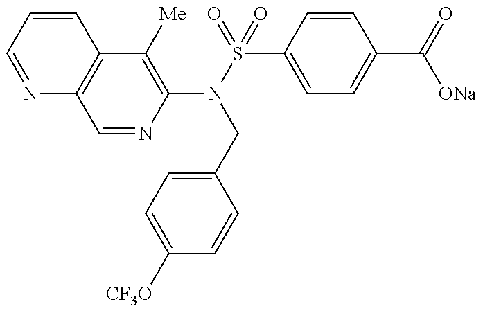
C1(N(S(=O)(C2=CC=C(C(=O)[ONa])C=C2)=O)CC2=CC=C([CF3O])C=C2)=C([Me])C2=C(C=N1)N=CC=C2
